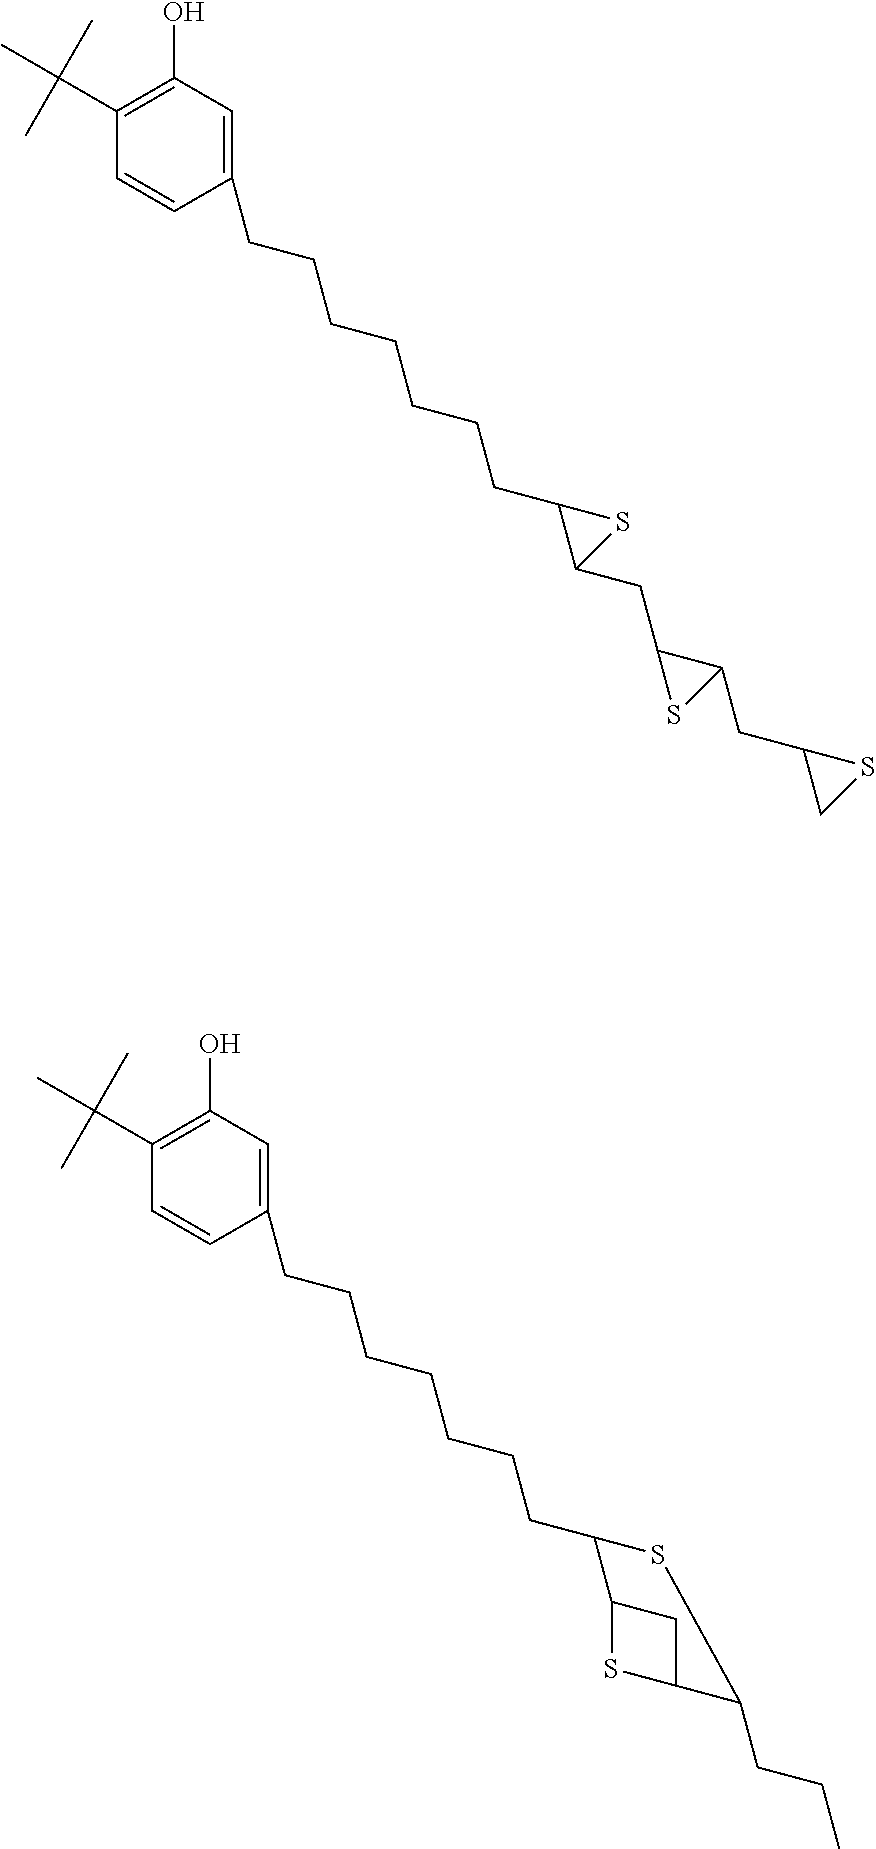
C1=CC(CCCCCCCC2C(CC3C(CC4CS4)S3)S2)=CC(O)=C1C(C)(C)C.C1=CC(CCCCCCCC2C3SC(C3)C(CCC)S2)=CC(O)=C1C(C)(C)C
